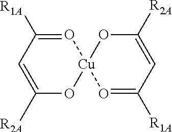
O1=C([R1A])C=C([R2A])O[Cu]12O=C([R1A])C=C([R2A])O2
